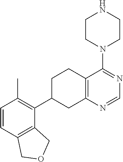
C1=CC2=C(C(C3CC4=C(CC3)C(N3CCNCC3)=NC=N4)=C1C)COC2
